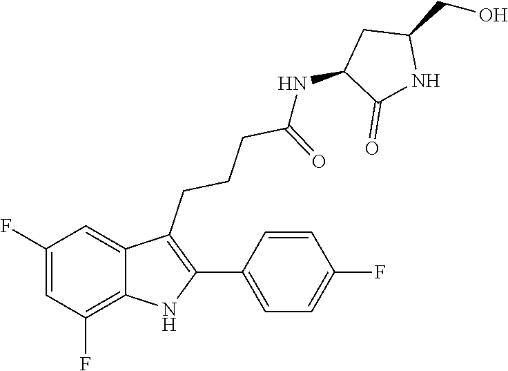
C(CCCC1=C(C2=CC=C(F)C=C2)NC2=C(F)C=C(F)C=C12)(NC1C(=O)NC(CO)C1)=O
